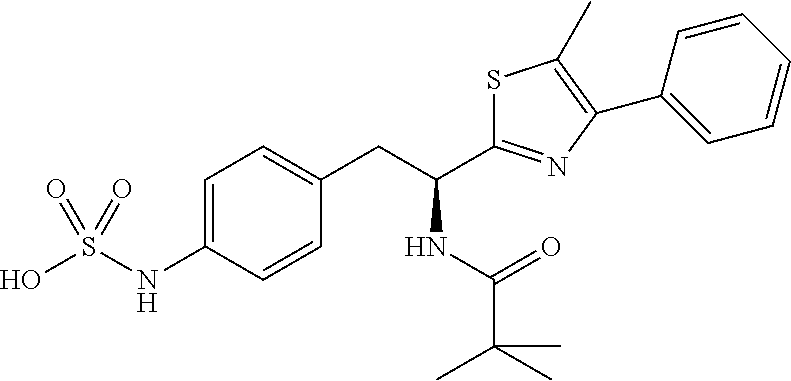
C1=C(NS(O)(=O)=O)C=CC(CC(C2=NC(C3=CC=CC=C3)=C(C)S2)NC(C(C)(C)C)=O)=C1
